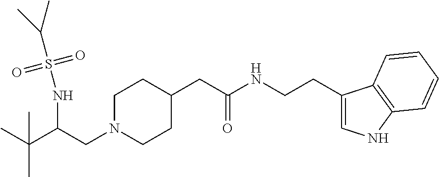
C(C(CN1CCC(CC(NCCC2=CNC3=C2C=CC=C3)=O)CC1)NS(C(C)C)(=O)=O)(C)(C)C
